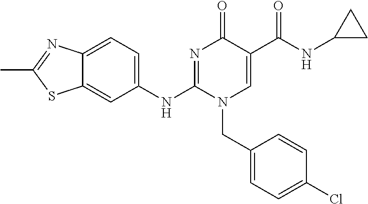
C1(NC2=NC(=O)C(C(NC3CC3)=O)=CN2CC2=CC=C(Cl)C=C2)=CC=C2C(=C1)SC(C)=N2
